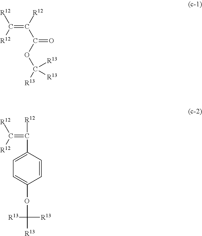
C(=C([R12])C(OC([R13])([R13])[R13])=O)([R12])[R12].C(=C([R12])C1=CC=C(OC([R13])([R13])[R13])C=C1)([R12])[R12]
